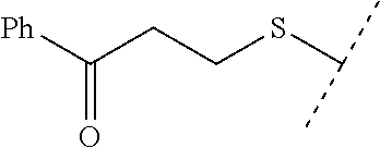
C(CCSC(C)C)([Ph])=O
